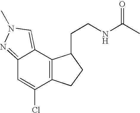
C12=NN(C)C=C1C1=C(C(Cl)=C2)CCC1CCNC(C)=O
